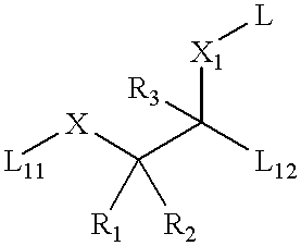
[L11][X]C(C([L12])([X1][L])[R3])([R1])[R2]
